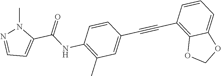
C1=CC(C#CC2=C3C(=CC=C2)OCO3)=CC(C)=C1NC(C1=CC=NN1C)=O
